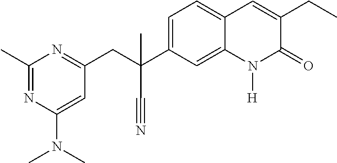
C(C1=NC(C)=NC(N(C)C)=C1)C(C1=CC=C2C(=C1)N([H])C(=O)C(CC)=C2)(C#N)C
